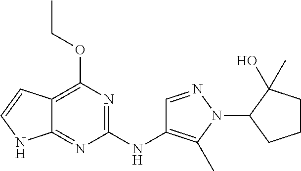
C12=C(OCC)N=C(NC3=C(C)N(C4CCCC4(O)C)N=C3)N=C1NC=C2
